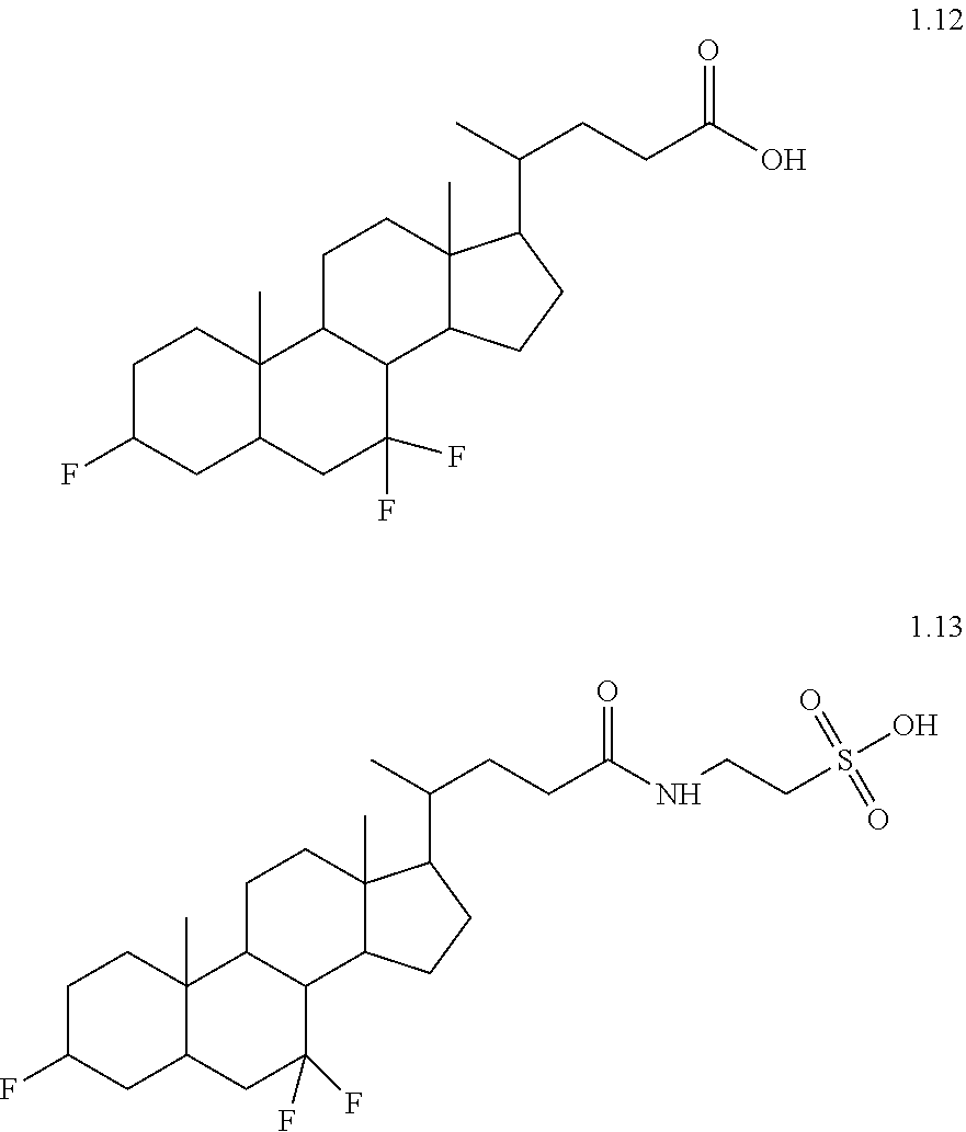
C1C(F)CC2C(C)(C1)C1C(C(F)(F)C2)C2C(C)(CC1)C(C(C)CCC(O)=O)CC2.C1C(F)CC2C(C)(C1)C1C(C(F)(F)C2)C2C(C)(CC1)C(C(C)CCC(NCCS(O)(=O)=O)=O)CC2
